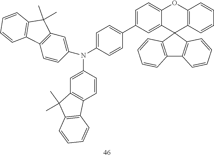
C12=C(C3(C4=C1C=CC=C4)C1=C(OC4=CC=C(C5=CC=C(N(C6=CC7=C(C=C6)C6=C(C7(C)C)C=CC=C6)C6=CC7=C(C=C6)C6=C(C7(C)C)C=CC=C6)C=C5)C=C34)C=CC=C1)C=CC=C2
